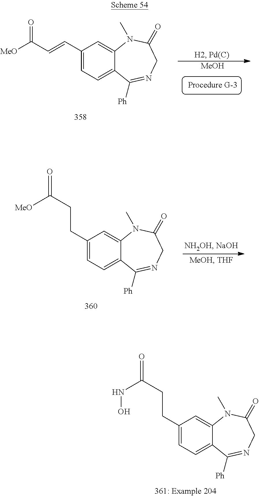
[MeOH].C1(C=CC([MeO])=O)=CC=C2C(=C1)N(C)C(=O)CN=C2[Ph].C1(CCC([MeO])=O)=CC=C2C(=C1)N(C)C(=O)CN=C2[Ph].C1(CCC(NO)=O)=CC=C2C(=C1)N(C)C(=O)CN=C2[Ph]
